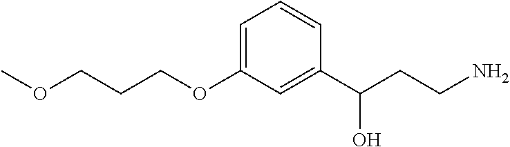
O(CCCOC1=CC=CC(C(CCN)O)=C1)C
